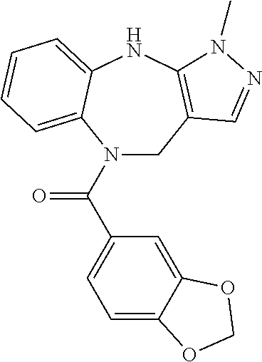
C1C2=C(NC3=CC=CC=C3N1C(C1=CC=C3C(=C1)OCO3)=O)N(C)N=C2
